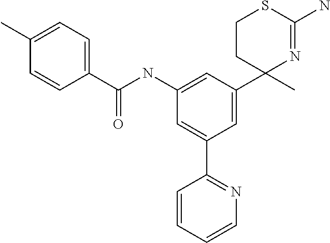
C1(C)=CC=C(C(NC2=CC(C3(C)N=C(N)SCC3)=CC(C3=NC=CC=C3)=C2)=O)C=C1
